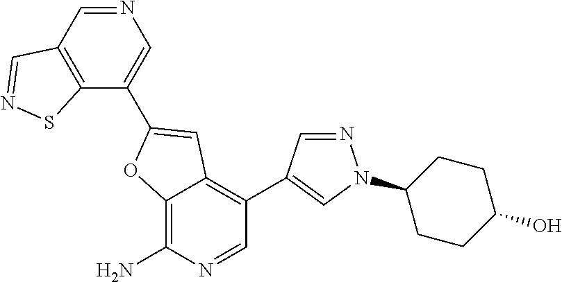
C12=C(N)N=CC(C3=CN(C4CCC(O)CC4)N=C3)=C1C=C(C1=CN=CC3=C1SN=C3)O2
